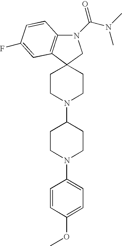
C12(CCN(C3CCN(C4=CC=C(OC)C=C4)CC3)CC1)C1=C(N(C(N(C)C)=O)C2)C=CC(F)=C1
